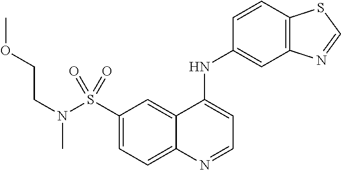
C1(S(=O)(=O)N(C)CCOC)=CC=C2C(=C1)C(NC1=CC3=C(C=C1)SC=N3)=CC=N2
